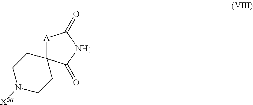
[A]1C2(C(=O)[NH]C1=O)CCN([X5a])CC2
